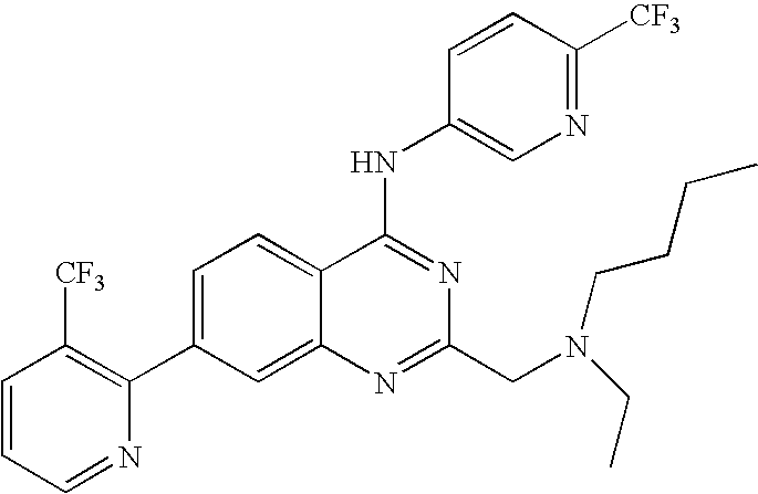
C1=CC=NC(C2=CC=C3C(=C2)N=C(CN(CC)CCCC)N=C3NC2=CN=C([CF3])C=C2)=C1[CF3]
